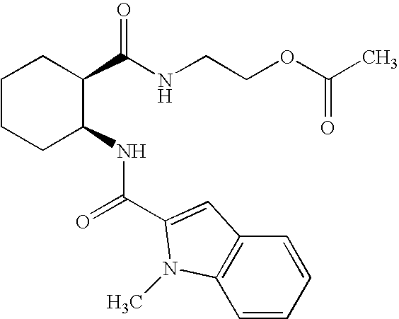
C1CCC(NC(C2=CC3=C(N2C)C=CC=C3)=O)C(C(NCCOC(C)=O)=O)C1
